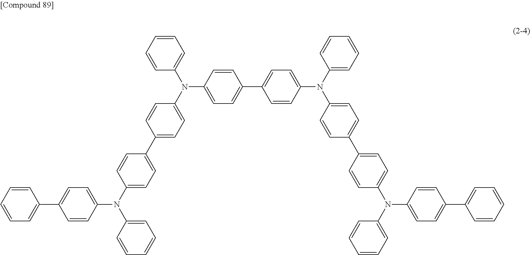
C1=C(N(C2=CC=C(C3=CC=C(N(C4=CC=CC=C4)C4=CC=C(C5=CC=CC=C5)C=C4)C=C3)C=C2)C2=CC=C(C3=CC=C(N(C4=CC=CC=C4)C4=CC=C(C5=CC=C(N(C6=CC=CC=C6)C6=CC=C(C7=CC=CC=C7)C=C6)C=C5)C=C4)C=C3)C=C2)C=CC=C1
